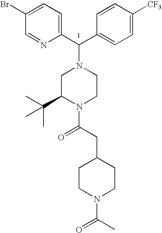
C1=C(Br)C=NC(C(C2=CC=C([CF3])C=C2)N2CC(C(C)(C)C)N(C(CC3CCN(C(C)=O)CC3)=O)CC2)=C1
